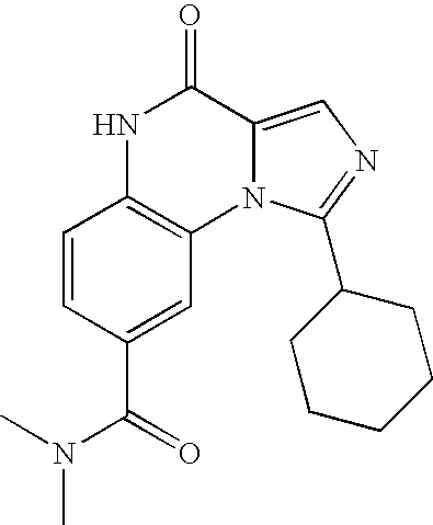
N12C(=CN=C1C1CCCCC1)C(=O)NC1=C2C=C(C(=O)N(C)C)C=C1
